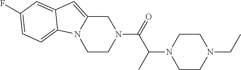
C1CN(C(=O)C(N2CCN(CC)CC2)C)CC2=CC3=CC(F)=CC=C3N12
